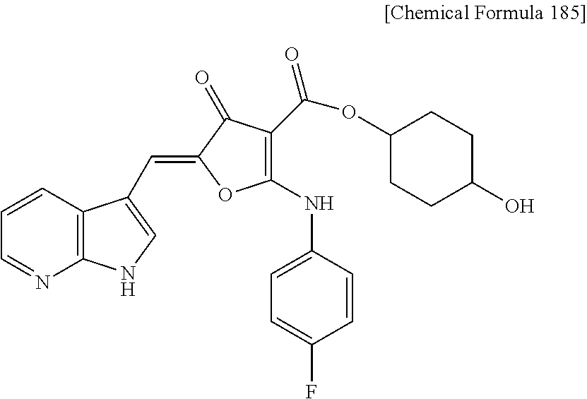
C12=C(C=CC=N1)C(C=C1OC(NC3=CC=C(F)C=C3)=C(C(OC3CCC(O)CC3)=O)C1=O)=CN2
